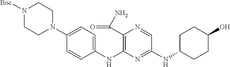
C1(NC2=C(C(N)=O)N=CC(NC3CCC(O)CC3)=N2)=CC=C(N2CCN([Boc])CC2)C=C1
